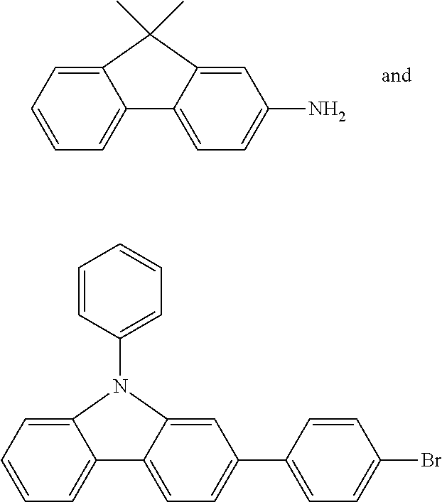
C12=CC=CC=C1C1=CC=C(N)C=C1C2(C)C.C12=CC=CC=C1C1=CC=C(C3=CC=C(Br)C=C3)C=C1N2C1=CC=CC=C1
